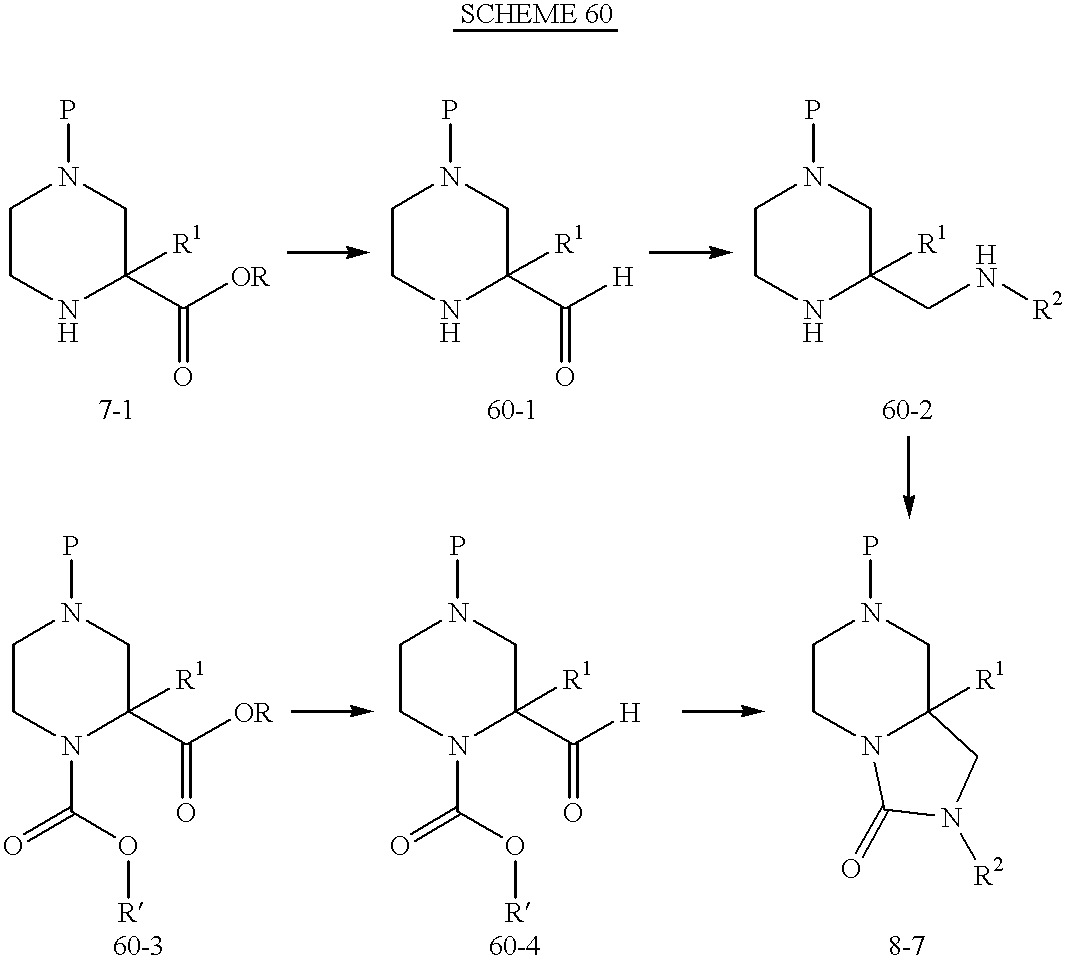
C1CNC(C([OR])=O)([R1])CN1P.C1CNC(C([H])=O)([R1])CN1P.C1CNC(CN[R2])([R1])CN1P.C1CN2C([R1])(CN1P)CN([R2])C2=O.C1CN(C(=O)O[R])C([R1])(C([H])=O)CN1P.C1CN(C(=O)O[R])C([R1])(C([OR])=O)CN1P
